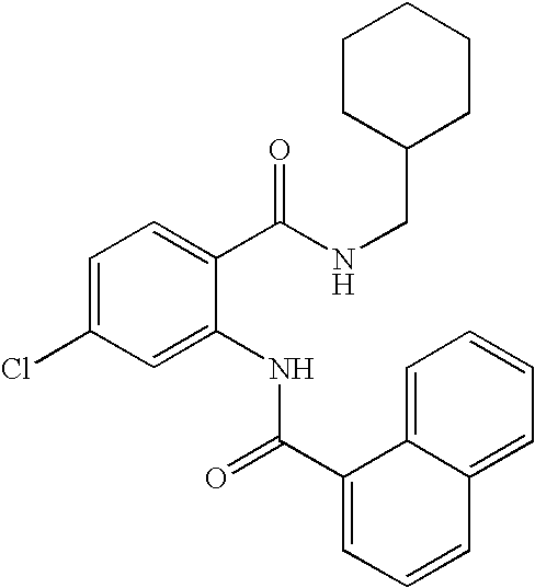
C1=C(Cl)C=C(NC(=O)C2=CC=CC3=CC=CC=C32)C(C(NCC2CCCCC2)=O)=C1
